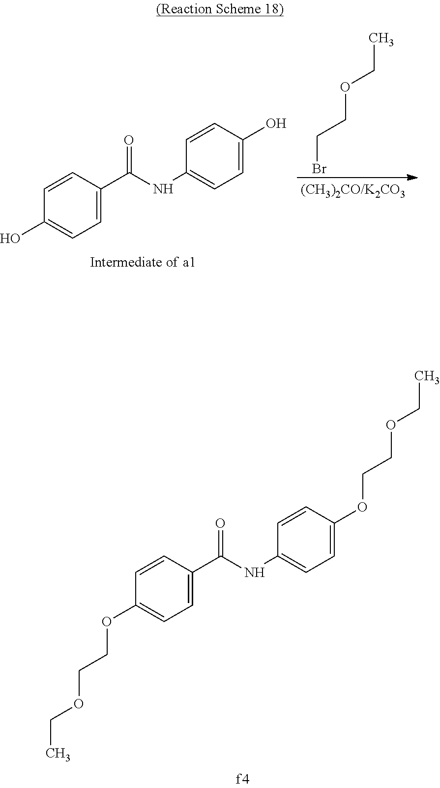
C1=CC(C(NC2=CC=C(O)C=C2)=O)=CC=C1O.BrCCOCC.C1=CC(C(=O)NC2=CC=C(OCCOCC)C=C2)=CC=C1OCCOCC
